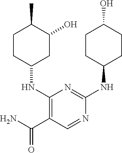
C1(NC2CC(O)C(C)CC2)=C(C(N)=O)C=NC(NC2CCC(O)CC2)=N1
